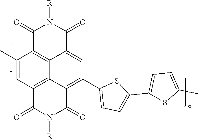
C1(=O)N([R])C(=O)C2=CC(C3=CC=C(C4=CC=C(C)S4)S3)=C3C4=C(C=C(C)C1=C24)C(=O)N([R])C3=O
